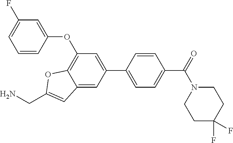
C12=CC(C3=CC=C(C(N4CCC(F)(F)CC4)=O)C=C3)=CC(OC3=CC(F)=CC=C3)=C1OC(CN)=C2
